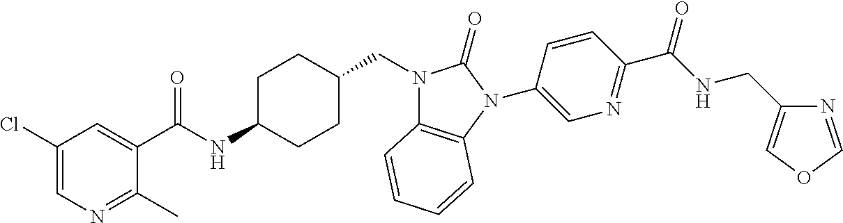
C1(Cl)=CN=C(C)C(C(NC2CCC(CN3C4=C(N(C5=CN=C(C(NCC6=COC=N6)=O)C=C5)C3=O)C=CC=C4)CC2)=O)=C1
